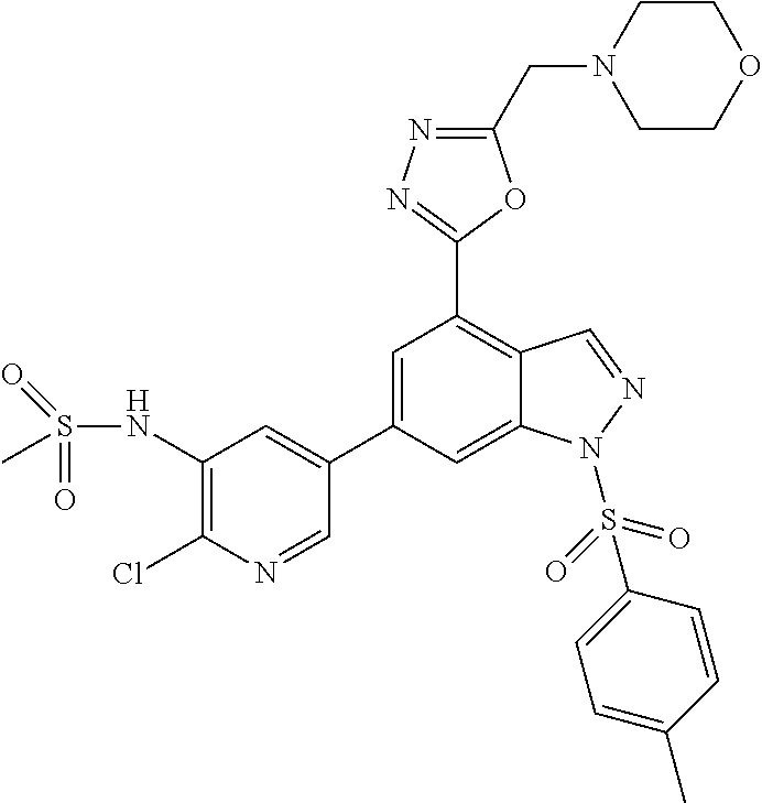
C1=C(C2=CC(NS(=O)(=O)C)=C(Cl)N=C2)C=C2C(=C1C1=NN=C(CN3CCOCC3)O1)C=NN2S(C1=CC=C(C)C=C1)(=O)=O
